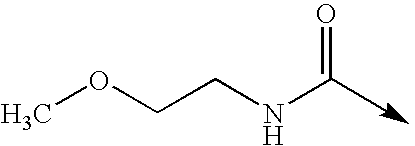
COCCNC=O
